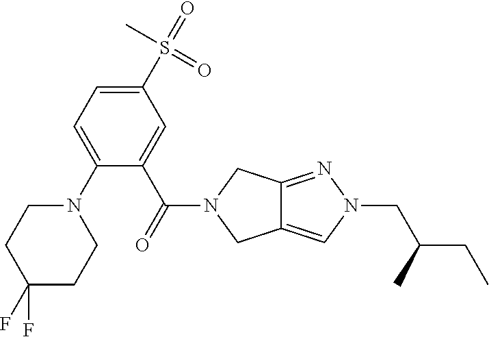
N1(C2=CC=C(S(=O)(C)=O)C=C2C(=O)N2CC3=CN(CC(C)CC)N=C3C2)CCC(F)(F)CC1
